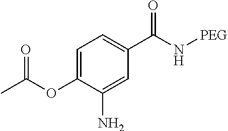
C1=C(OC(C)=O)C(N)=CC(C(N[PEG])=O)=C1
